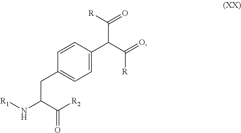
C1=CC(C(C(=O)[R])C([R])=O)=CC=C1CC(C([R2])=O)N[R1]
